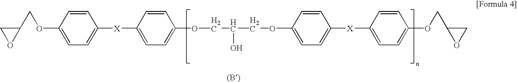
C1=CC(OCC2CO2)=CC=C1[X]C1=CC=C(OCC(COC2=CC=C([X]C3=CC=C(OCC4OC4)C=C3)C=C2)O)C=C1
